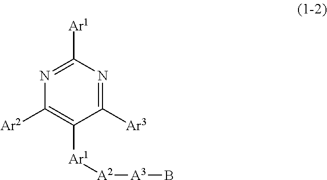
[Ar3]C1=NC([Ar1])=NC([Ar2])=C1[Ar1][A2][A3]B
